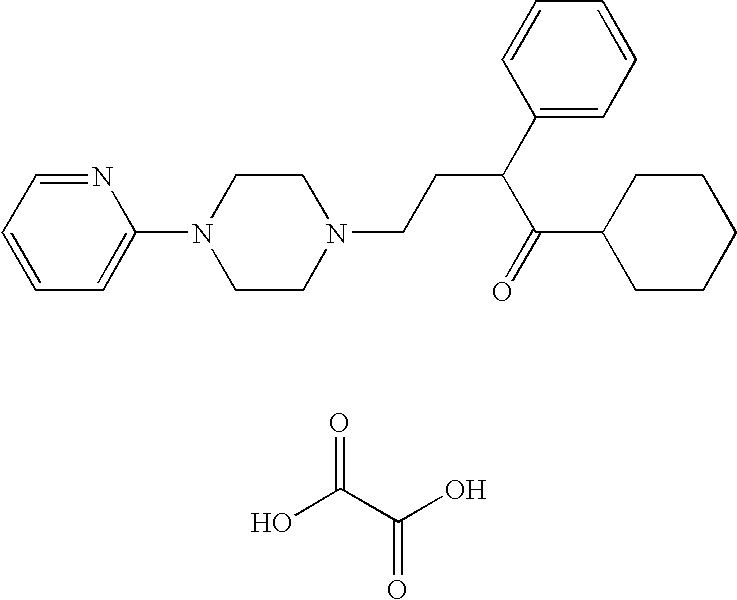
N1=CC=CC=C1N1CCN(CCC(C2=CC=CC=C2)C(C2CCCCC2)=O)CC1.OC(C(O)=O)=O
